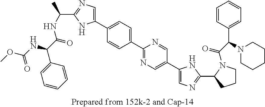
C1(C2=CC=C(C3=NC=C(C4=CN=C(C5N(C(C(N6CCCCC6)C6=CC=CC=C6)=O)CCC5)N4)C=N3)C=C2)=CN=C(C(NC(C(NC(OC)=O)C2=CC=CC=C2)=O)C)N1
